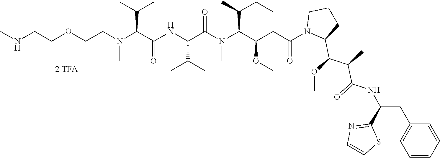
C(COCCN(C(C(C)C)C(NC(C(=O)N(C(C(C)CC)C(CC(N1C(C(OC)C(C)C(=O)NC(CC2=CC=CC=C2)C2=NC=CS2)CCC1)=O)OC)C)C(C)C)=O)C)NC
